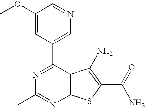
C1(C2=CN=CC(OC)=C2)=NC(C)=NC2=C1C(N)=C(C(N)=O)S2
